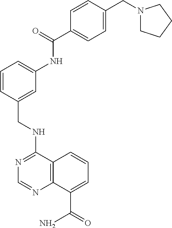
N1=C(NCC2=CC(NC(C3=CC=C(CN4CCCC4)C=C3)=O)=CC=C2)C2=C(N=C1)C(C(=O)N)=CC=C2
